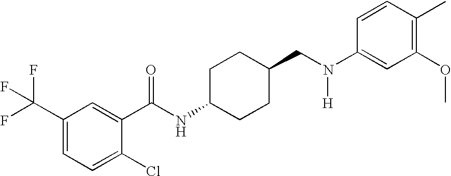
C1(C(F)(F)F)=CC=C(Cl)C(C(NC2CCC(CN(C3=CC(OC)=C(C)C=C3)[H])CC2)=O)=C1
